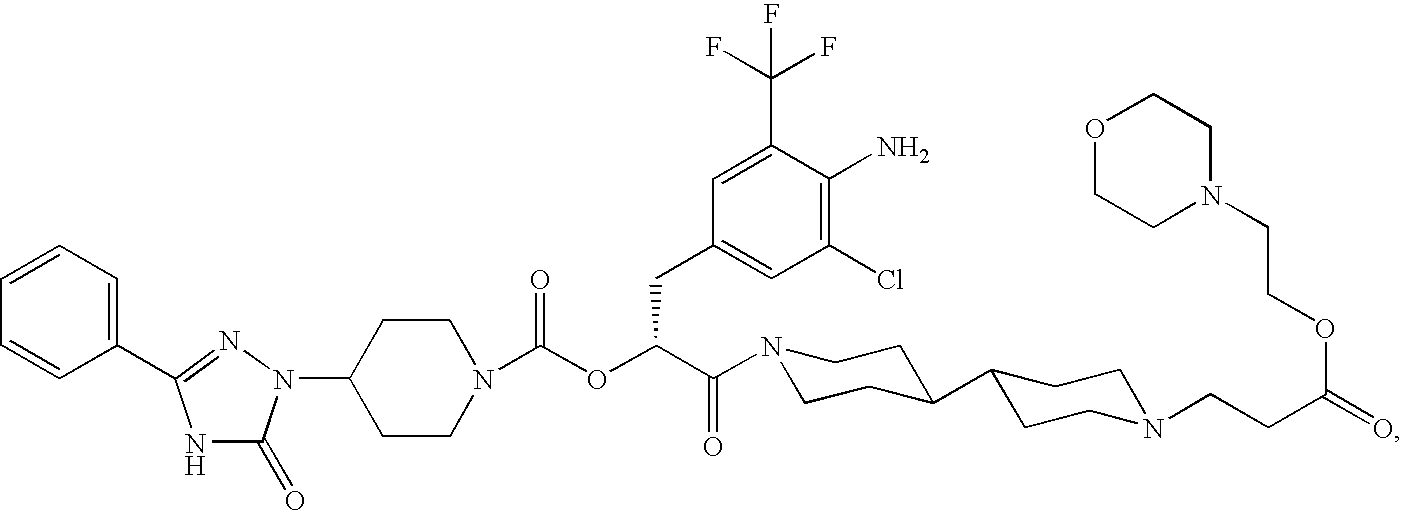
C1(N2C(=O)NC(C3=CC=CC=C3)=N2)CCN(C(OC(C(=O)N2CCC(C3CCN(CCC(=O)OCCN4CCOCC4)CC3)CC2)CC2=CC(Cl)=C(N)C(C(F)(F)F)=C2)=O)CC1
